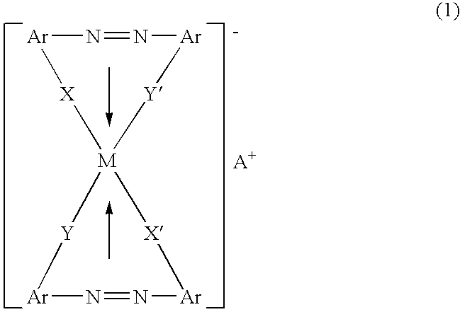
N1=N[Ar][Y][M]2([X][Ar]1)[Y][Ar]N=N[Ar][X]2
